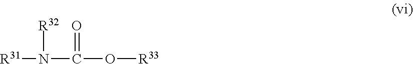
[R31]N(C(O[R33])=O)[R32]
